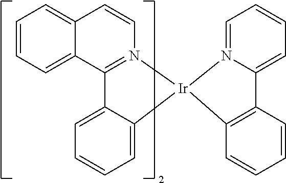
C1=CC2=CC=CC=C2C2=N1[Ir]1(C3=CC=CC=C23)C2=C(C3=CC=CC=N13)C=CC=C2
